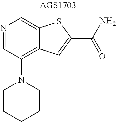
N1=CC(N2CCCCC2)=C2C(=C1)SC(C(N)=O)=C2
